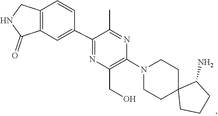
C1C2(CCCC2N)CCN(C2=C(CO)N=C(C3=CC4=C(C=C3)CNC4=O)C(C)=N2)C1
